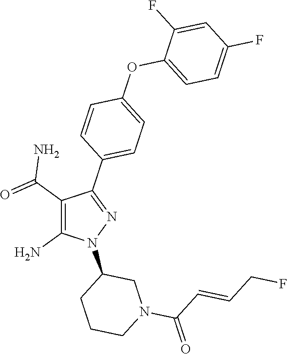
C1(C(=O)N)=C(N)N(C2CCCN(C(C=CCF)=O)C2)N=C1C1=CC=C(OC2=CC=C(F)C=C2F)C=C1
